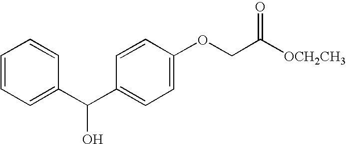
C1=CC=C(C(C2=CC=C(OCC([OCH2CH3])=O)C=C2)O)C=C1
